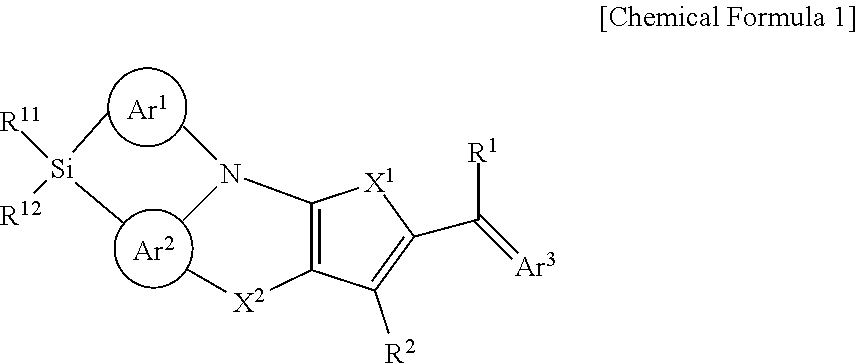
C1(N(C)C)=C([X2]C)C([R2])=C(C([R1])=[Ar3])[X1]1.C[Si](C)([R12])[R11]
